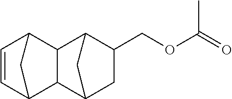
C1=CC2C3C(C1C2)C1C(COC(=O)C)CC3C1
